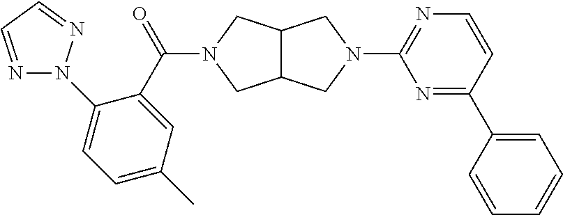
C12C(CN(C(=O)C3=CC(C)=CC=C3N3N=CC=N3)C1)CN(C1=NC=CC(C3=CC=CC=C3)=N1)C2
